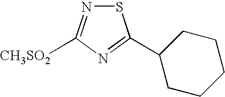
S1N=C([CH3SO2])N=C1C1CCCCC1
